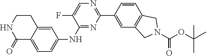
C1CNC(=O)C2=CC=C(NC3=NC(C4=CC5=C(C=C4)CN(C(=O)OC(C)(C)C)C5)=NC=C3F)C=C12
